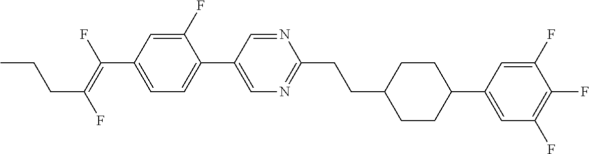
C(C1CCC(C2=CC(F)=C(F)C(F)=C2)CC1)CC1=NC=C(C2=CC=C(C(=C(F)CCC)F)C=C2F)C=N1
